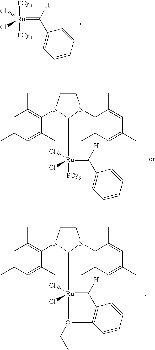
C1=C(C)C=C(C)C(N2CCN(C3=C(C)C=C(C)C=C3C)C2[Ru]2(Cl)(Cl)=C([H])C3=C(C=CC=C3)O2C(C)C)=C1C.C1=C(C)C=C(C)C(N2CCN(C3=C(C)C=C(C)C=C3C)C2[Ru](Cl)(Cl)(=C([H])C2=CC=CC=C2)[PCy3])=C1C.[Ru](Cl)(Cl)(=C([H])C1=CC=CC=C1)([PCy3])[PCy3]
